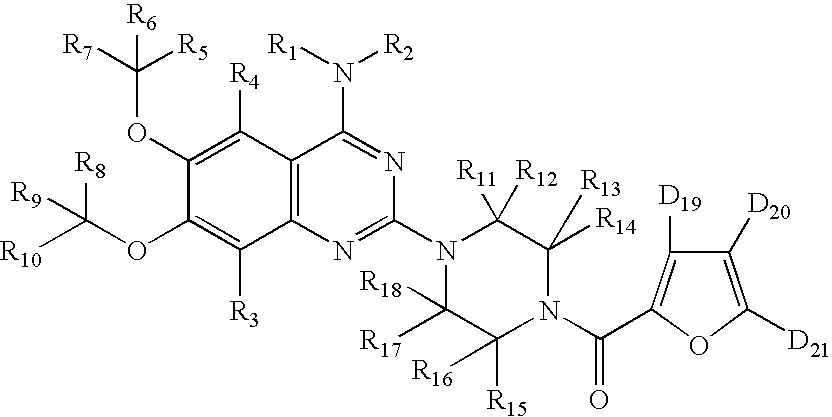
C12=C(N=C(N3C([R18])([R17])C([R15])([R16])N(C(=O)C4=C([D19])C([D20])=C([D21])O4)C([R13])([R14])C3([R11])[R12])N=C1N([R1])[R2])C([R3])=C(OC([R10])([R8])[R9])C(OC([R7])([R5])[R6])=C2[R4]
